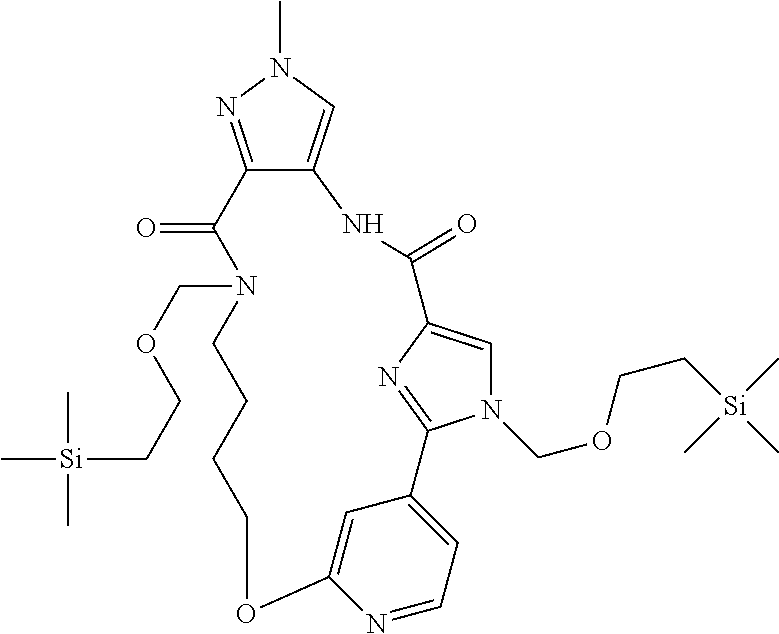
C12=NN(C)C=C1NC(=O)C1=CN(COCC[Si](C)(C)C)C(=N1)C1=CC=NC(=C1)OCCCCN(COCC[Si](C)(C)C)C2=O
